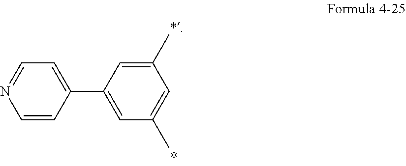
C1=CC(C2=CC(C)=CC(C)=C2)=CC=N1
